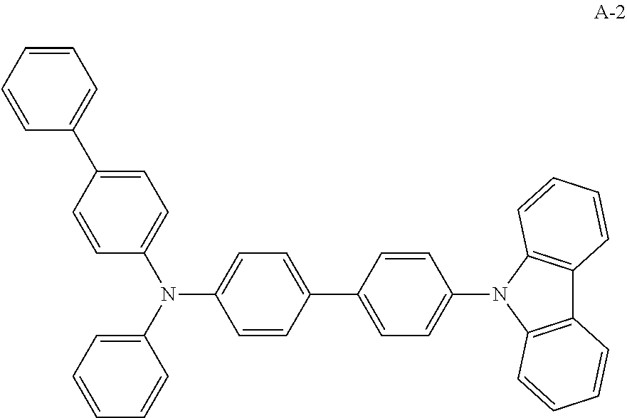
C1=CC(C2=CC=C(N3C4=C(C5=C3C=CC=C5)C=CC=C4)C=C2)=CC=C1N(C1=CC=CC=C1)C1=CC=C(C2=CC=CC=C2)C=C1
